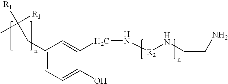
C1(CC([R1])([R1])C)=CC=C(O)C(CN[R2]NCCN)=C1
